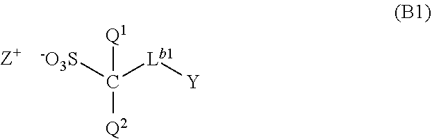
[Q1]C([Q2])([-O3S])[Lb1][Y].[Z+]
